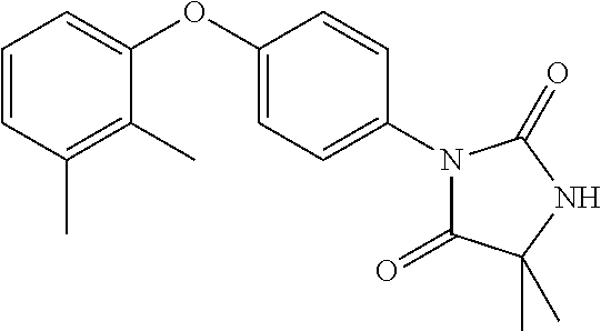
C1=C(OC2=CC=CC(C)=C2C)C=CC(N2C(=O)C(C)(C)NC2=O)=C1
